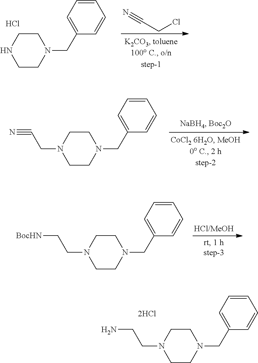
C1=C(CN2CCNCC2)C=CC=C1.Cl.C(CCl)#N.C1=C(CN2CCN(CC#N)CC2)C=CC=C1.C1=C(CN2CCN(CC[BocHN])CC2)C=CC=C1.C1=C(CN2CCN(CCN)CC2)C=CC=C1
